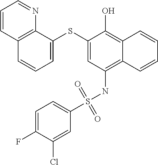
C1=C(SC2=CC=CC3=C2N=CC=C3)C(O)=C2C(=C1NS(C1=CC=C(F)C(Cl)=C1)(=O)=O)C=CC=C2
